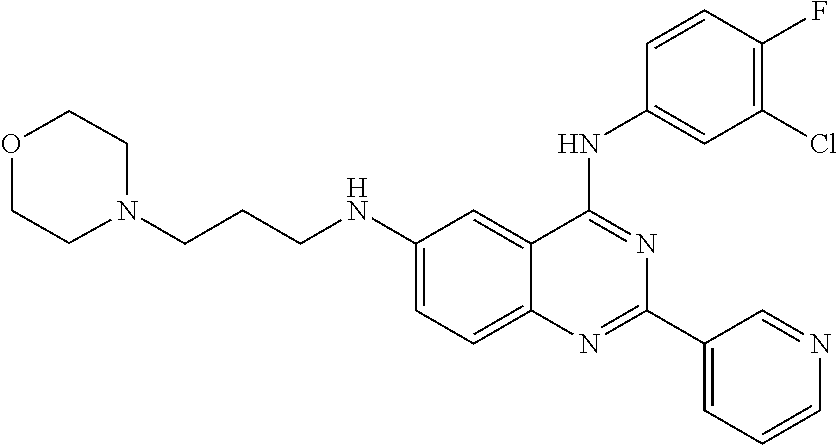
N1(CCCNC2=CC=C3C(=C2)C(NC2=CC(Cl)=C(F)C=C2)=NC(C2=CC=CN=C2)=N3)CCOCC1
